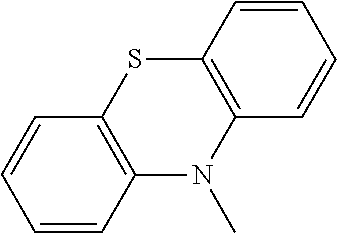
C1=CC2=C(C=C1)SC1=C(N2C)C=CC=C1
